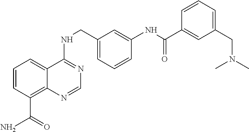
C1=CC(C(N)=O)=C2C(=C1)C(NCC1=CC=CC(NC(C3=CC(CN(C)C)=CC=C3)=O)=C1)=NC=N2
